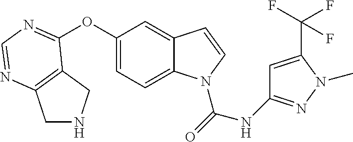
C1(OC2=NC=NC3=C2CNC3)=CC=C2C(=C1)C=CN2C(=O)NC1=NN(C)C(C(F)(F)F)=C1
